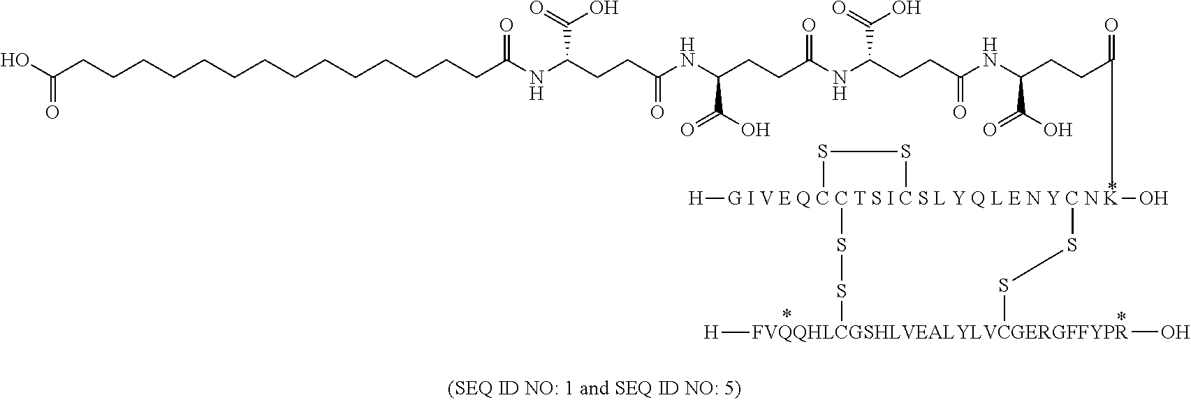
OC(CCCCCCCCCCCCCCC(NC(CCC(NC(CCC(NC(CCC(NC(CCC(=O)[G I V E Q C C T S I C S L Y Q L E N Y C N K]12([H])(O)(SS1)SS[FVQQHLCGSHLVEALYLVCGERGFFYPR]([H])(O)SS2)C(O)=O)=O)C(=O)O)=O)C(O)=O)=O)C(=O)O)=O)=O
